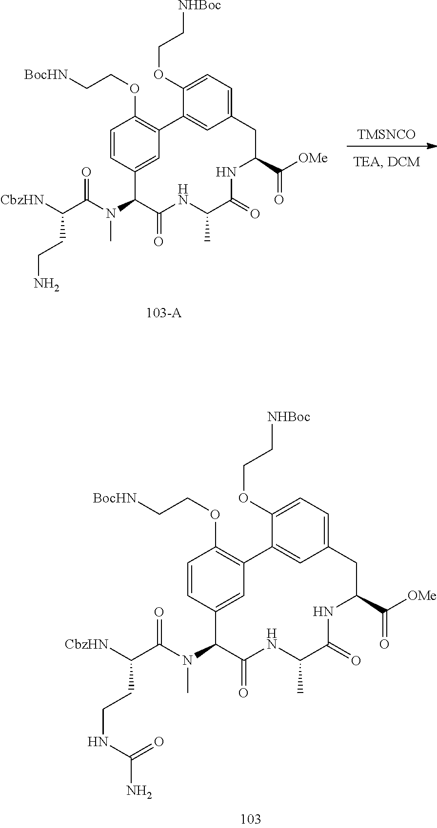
C1(N(C)C(C([CbzHN])CCNC(N)=O)=O)C(=O)NC(C)C(=O)NC(C([OMe])=O)CC2=CC=C(OCC[NHBoc])C(=C2)C2=C(OCC[BocHN])C=CC1=C2.[TMSNCO].C1(N(C)C(C([CbzHN])CCN)=O)C(=O)NC(C)C(=O)NC(C([OMe])=O)CC2=CC=C(OCC[NHBoc])C(=C2)C2=C(OCC[BocHN])C=CC1=C2
